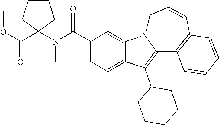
C1(C(N(C2(C(OC)=O)CCCC2)C)=O)=CC=C2C(=C1)N1C(=C2C2CCCCC2)C2=C(C=CC1)C=CC=C2
